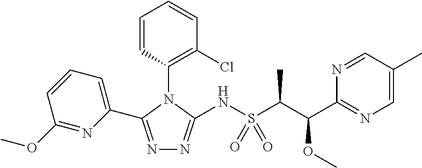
N1=C(C2=CC=CC(OC)=N2)N(C2=C(Cl)C=CC=C2)C(NS(C(C)C(OC)C2=NC=C(C)C=N2)(=O)=O)=N1
